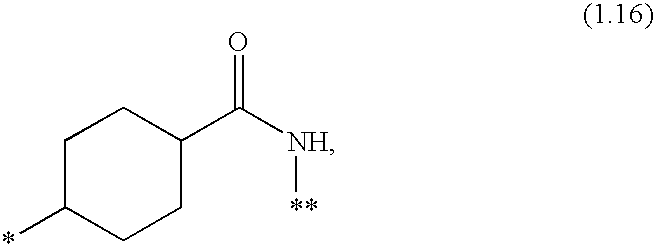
C1C(*)CCC(C([NH][**])=O)C1
